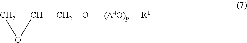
C1(CO[(A4O)p][R1])CO1
